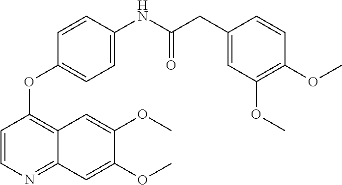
C1=CN=C2C(=C1OC1=CC=C(NC(CC3=CC(OC)=C(OC)C=C3)=O)C=C1)C=C(OC)C(OC)=C2
